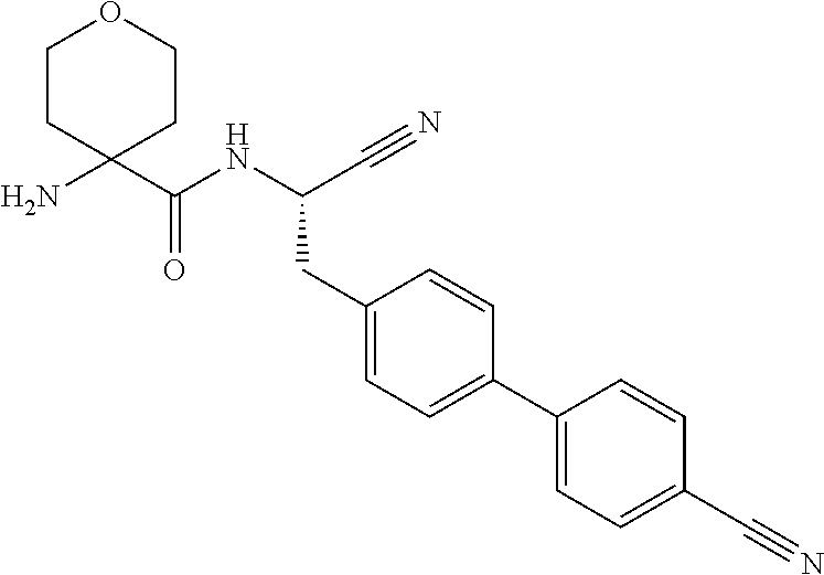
C1CC(N)(C(NC(C#N)CC2=CC=C(C3=CC=C(C#N)C=C3)C=C2)=O)CCO1
